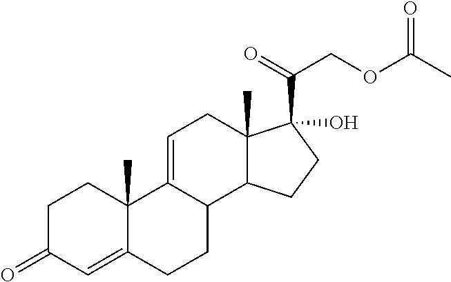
C1C(=O)C=C2C(C)(C1)C1=CCC3(C)C(C1CC2)CCC3(O)C(=O)COC(C)=O
